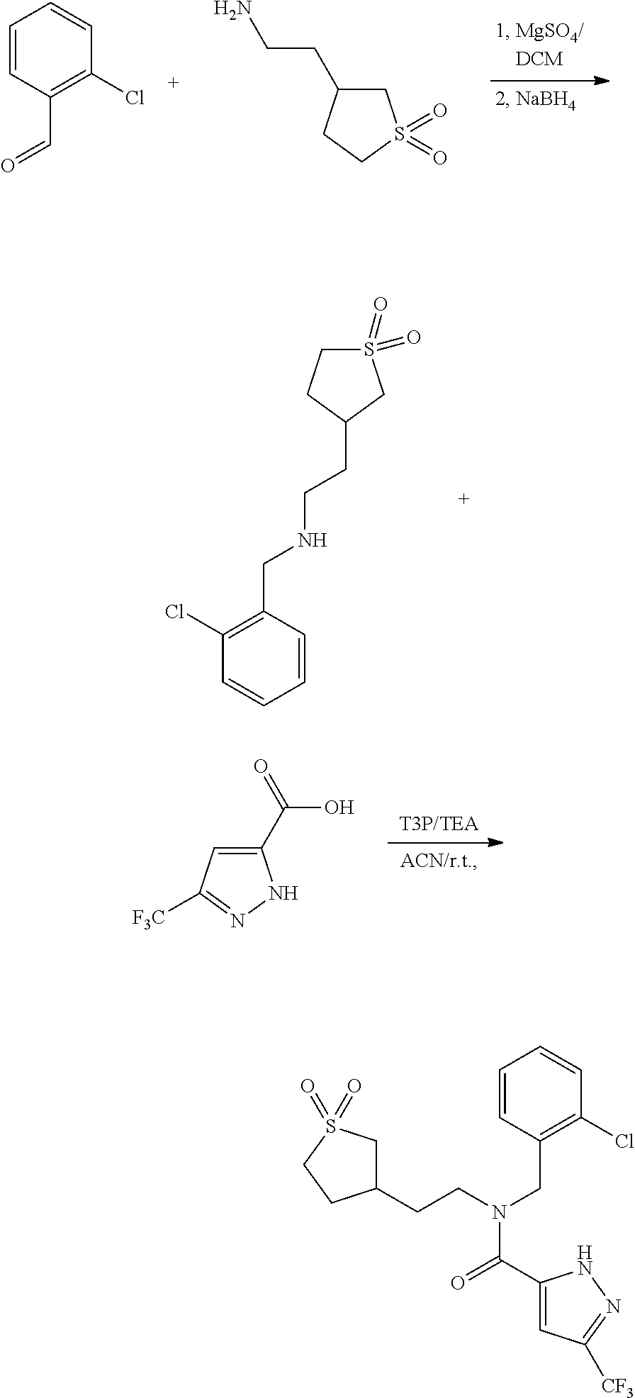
C1=CC(C=O)=C(Cl)C=C1.C1C(CCN)CCS1(=O)=O.C1(CNCCC2CS(=O)(=O)CC2)=C(Cl)C=CC=C1.C1(C(=O)O)=CC([F3C])=NN1.C1(CCN(CC2=C(Cl)C=CC=C2)C(C2=CC([CF3])=NN2)=O)CS(=O)(=O)CC1
